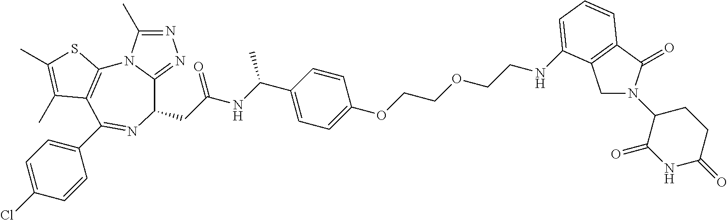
C(C(NC(C1=CC=C(OCCOCCNC2=CC=CC3=C2CN(C2C(=O)NC(=O)CC2)C3=O)C=C1)C)=O)C1C2=NN=C(C)N2C2=C(C(C3=CC=C(Cl)C=C3)=N1)C(C)=C(C)S2
